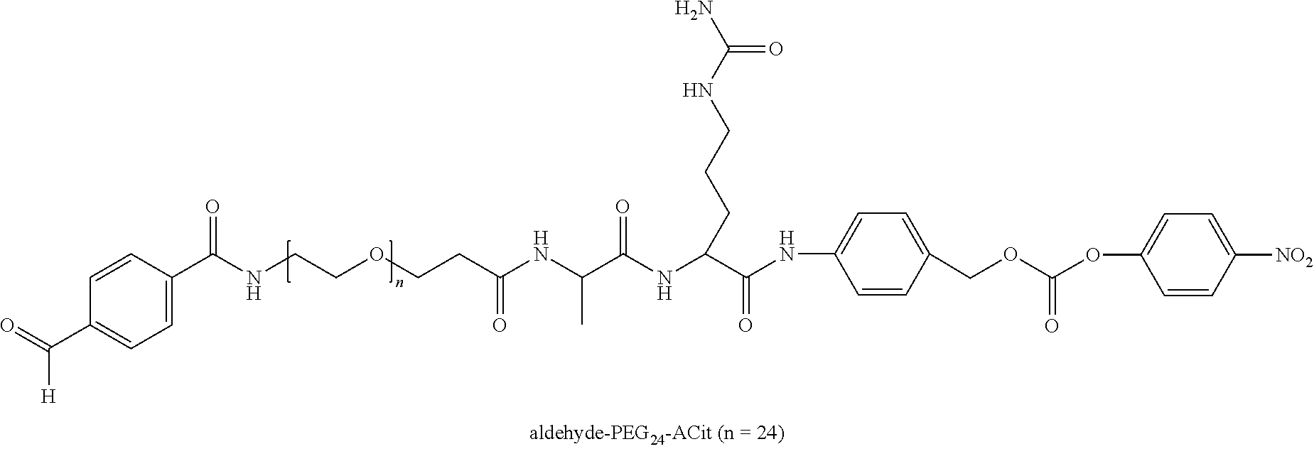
O(C(OCC1=CC=C(NC(C(CCCNC(N)=O)NC(C(C)NC(CCOCCNC(C2=CC=C(C(=O)[H])C=C2)=O)=O)=O)=O)C=C1)=O)C1=CC=C([NO2])C=C1
